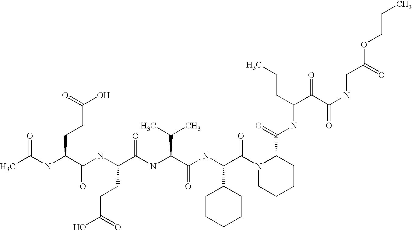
CC(NC(C(NC(C(NC(C(NC(C(N1CCCCC1C(=O)NC(C(C(NCC(OCCC)=O)=O)=O)CCC)=O)C1CCCCC1)=O)C(C)C)=O)CCC(O)=O)=O)CCC(O)=O)=O
